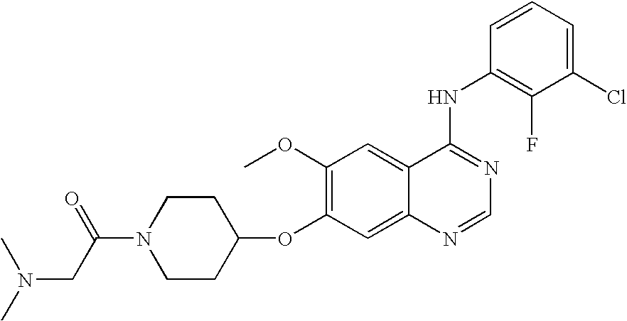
C1(OC2=C(OC)C=C3C(=C2)N=CN=C3NC2=C(F)C(Cl)=CC=C2)CCN(C(=O)CN(C)C)CC1
